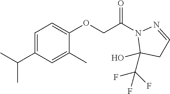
C1=C(C(C)C)C=C(C)C(OCC(N2C(O)(C(F)(F)F)CC=N2)=O)=C1
